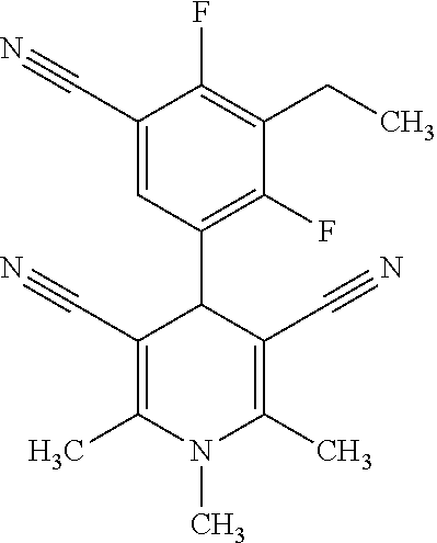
C1(C#N)=CC(C2C(C#N)=C(C)N(C)C(C)=C2C#N)=C(F)C(CC)=C1F
